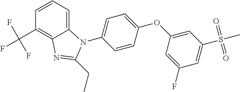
C1(N2C3=CC=CC(C(F)(F)F)=C3N=C2CC)=CC=C(OC2=CC(S(C)(=O)=O)=CC(F)=C2)C=C1
